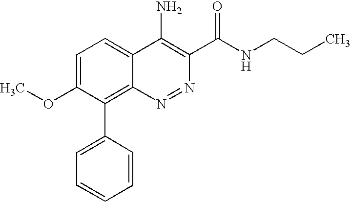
C1=CC(C2=C3C(=CC=C2OC)C(N)=C(C(=O)NCCC)N=N3)=CC=C1
